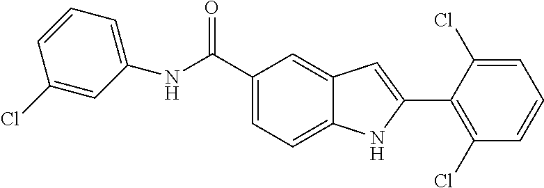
C1=C(C(NC2=CC=CC(Cl)=C2)=O)C=C2C(=C1)NC(C1=C(Cl)C=CC=C1Cl)=C2
